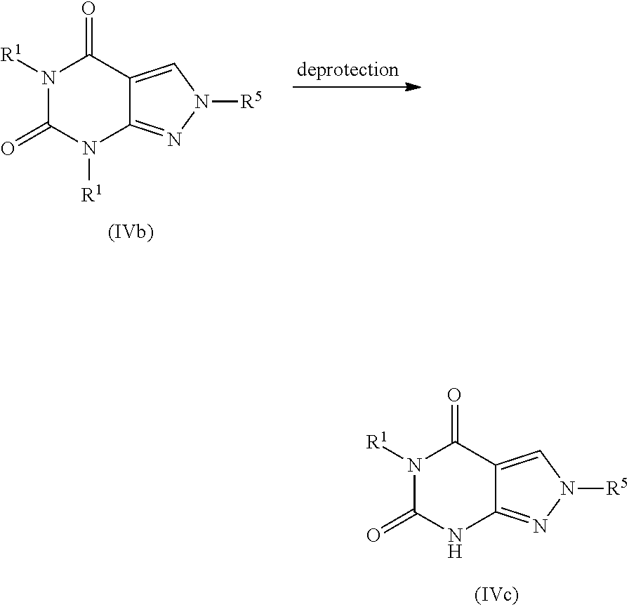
N1([R1])C(=O)N([R1])C2=NN([R5])C=C2C1=O.N1([R1])C(=O)NC2=NN([R5])C=C2C1=O
